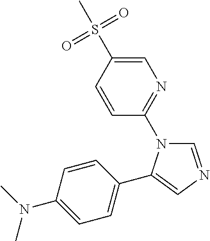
C1=CC(S(C)(=O)=O)=CN=C1N1C=NC=C1C1=CC=C(N(C)C)C=C1
